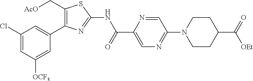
C1(Cl)=CC([OCF3])=CC(C2=C(C[AcO])SC(NC(C3=CN=C(N4CCC(C(=O)[OEt])CC4)C=N3)=O)=N2)=C1
